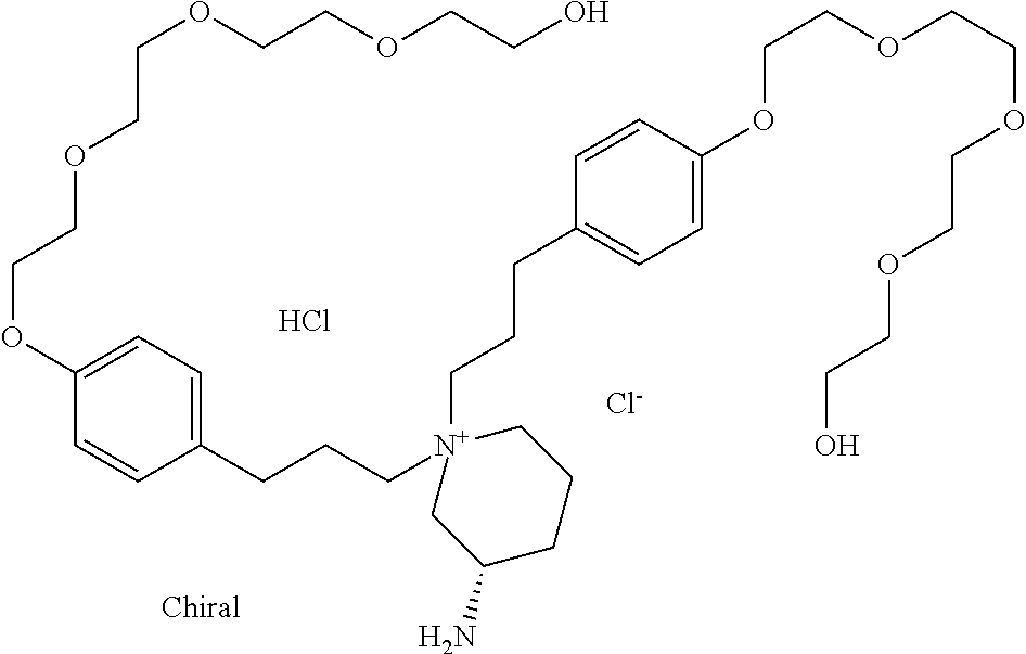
C1(OCCOCCOCCOCCO)=CC=C(CCC[N+]2(CCCC3=CC=C(OCCOCCOCCOCCO)C=C3)CC(N)CCC2)C=C1.[Cl-].Cl
